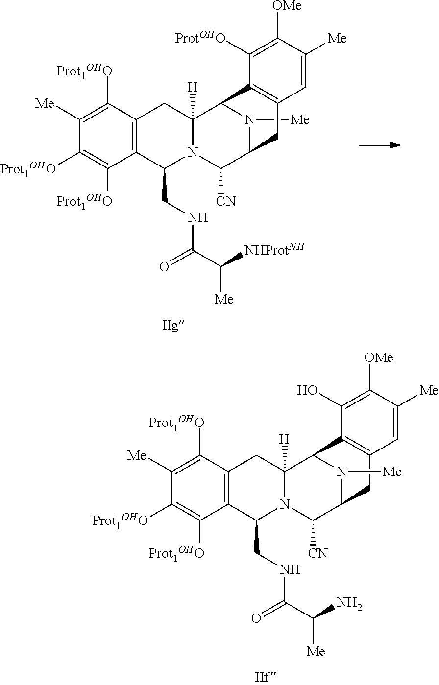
N1([Me])C2C([CN])N3C(CNC(C(N)[Me])=O)C4=C(C([Prot1OHO])=C([Me])C([Prot1OHO])=C4[Prot1OHO])CC3([H])C1C1=C(C2)C=C([Me])C([OMe])=C1O.N1([Me])C2C([CN])N3C(CNC(C([NHProtNH])[Me])=O)C4=C(C([Prot1OHO])=C([Me])C([Prot1OHO])=C4[Prot1OHO])CC3([H])C1C1=C(C2)C=C([Me])C([OMe])=C1[ProtOHO]
